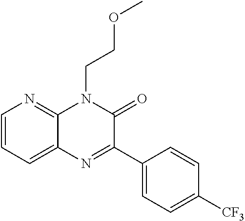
C12=CC=CN=C1N(CCOC)C(=O)C(C1=CC=C([CF3])C=C1)=N2
